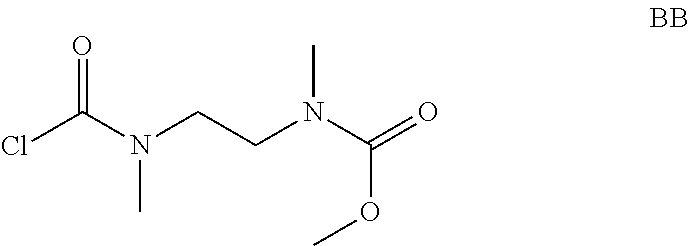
O=C(N(CCN(C(=O)OC)C)C)Cl
